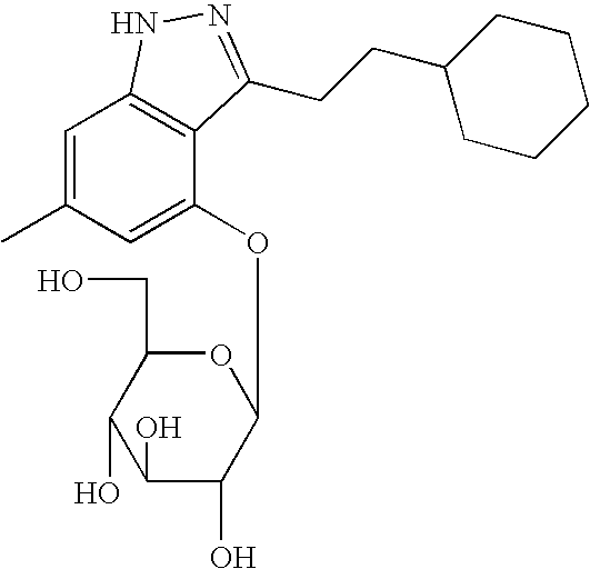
C1(O)C(O)C(OC2=CC(C)=CC3=C2C(CCC2CCCCC2)=NN3)OC(CO)C1O
